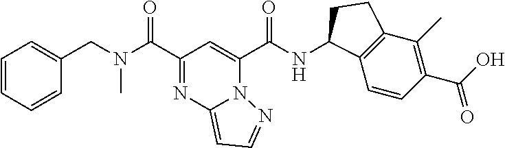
N(C(C1=NC2=CC=NN2C(C(NC2C3=C(C(C)=C(C(O)=O)C=C3)CC2)=O)=C1)=O)(CC1=CC=CC=C1)C
